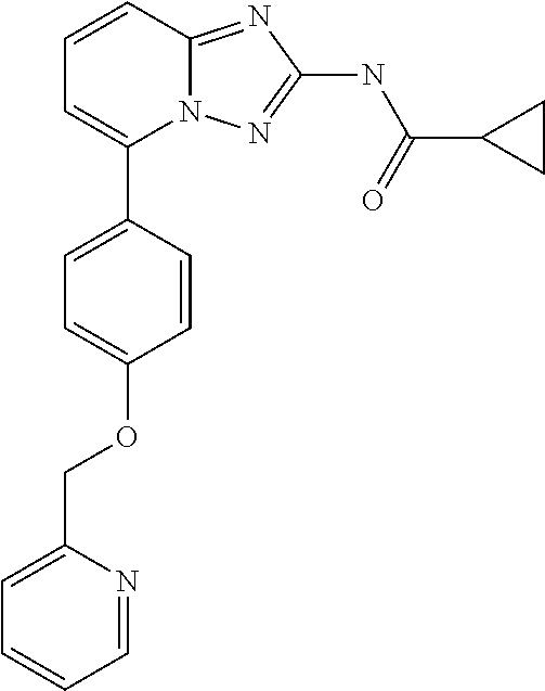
C1=NC(COC2=CC=C(C3=CC=CC4=NC(NC(C5CC5)=O)=NN34)C=C2)=CC=C1
